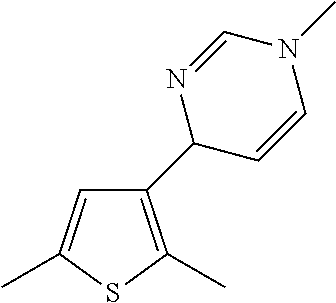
C1=C(C)SC(C)=C1C1C=CN(C)C=N1
